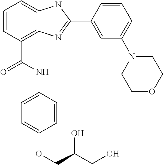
C1=CC(C(NC2=CC=C(OCC(CO)O)C=C2)=O)=C2C(=C1)NC(C1=CC(N3CCOCC3)=CC=C1)=N2
